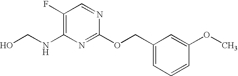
C1(F)=C(NCO)N=C(OCC2=CC=CC(OC)=C2)N=C1
